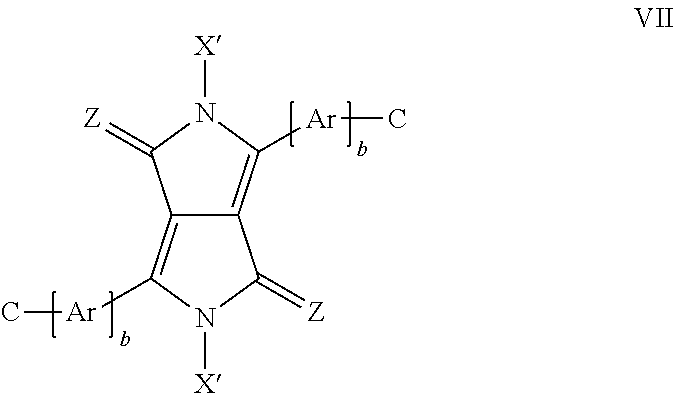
C12=C([Ar]C)N([X])C(=[Z])C1=C([Ar]C)N([X])C2=[Z]
